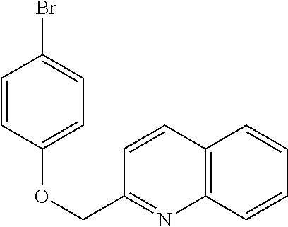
C1=CC(OCC2=NC3=C(C=C2)C=CC=C3)=CC=C1Br
